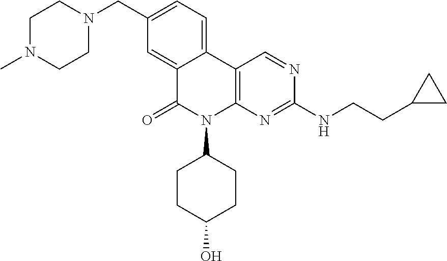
C12=CC(CN3CCN(C)CC3)=CC=C1C1=C(N(C3CCC(O)CC3)C2=O)N=C(NCCC2CC2)N=C1
